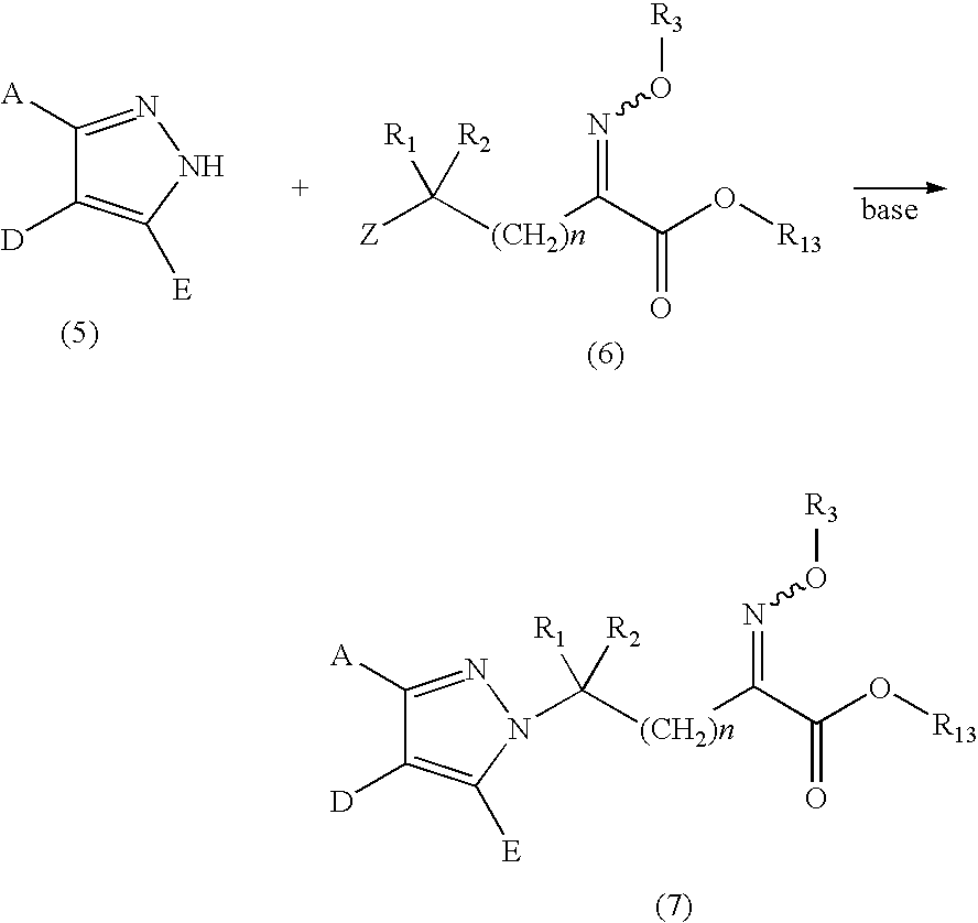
C1([A])=NNC([E])=C1[D].[Z]C([(CH2)n]C(C(O[R13])=O)=NO[R3])([R1])[R2].C1([A])=NN(C([(CH2)n]C(C(O[R13])=O)=NO[R3])([R1])[R2])C([E])=C1[D]
